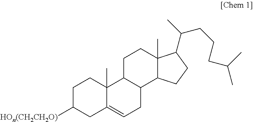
C1C([HOn(CH2CH2O)])CC2=CCC3C(C2(C)C1)CCC1(C)C3CCC1C(C)CCCC(C)C
